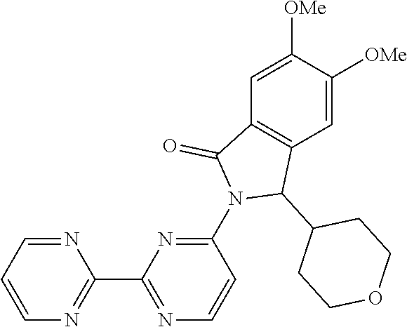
N1=CC=CN=C1C1=NC=CC(N2C(C3CCOCC3)C3=C(C2=O)C=C([OMe])C([OMe])=C3)=N1
